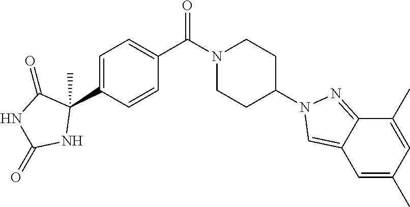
C1=C(C2(C)C(=O)NC(=O)N2)C=CC(C(N2CCC(N3C=C4C(=N3)C(C)=CC(C)=C4)CC2)=O)=C1
